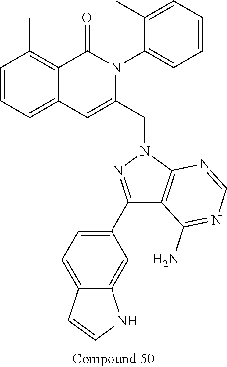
C1=CC=C2C(=C1C)C(=O)N(C1=CC=CC=C1C)C(CN1N=C(C3=CC=C4C(=C3)NC=C4)C3=C1N=CN=C3N)=C2
